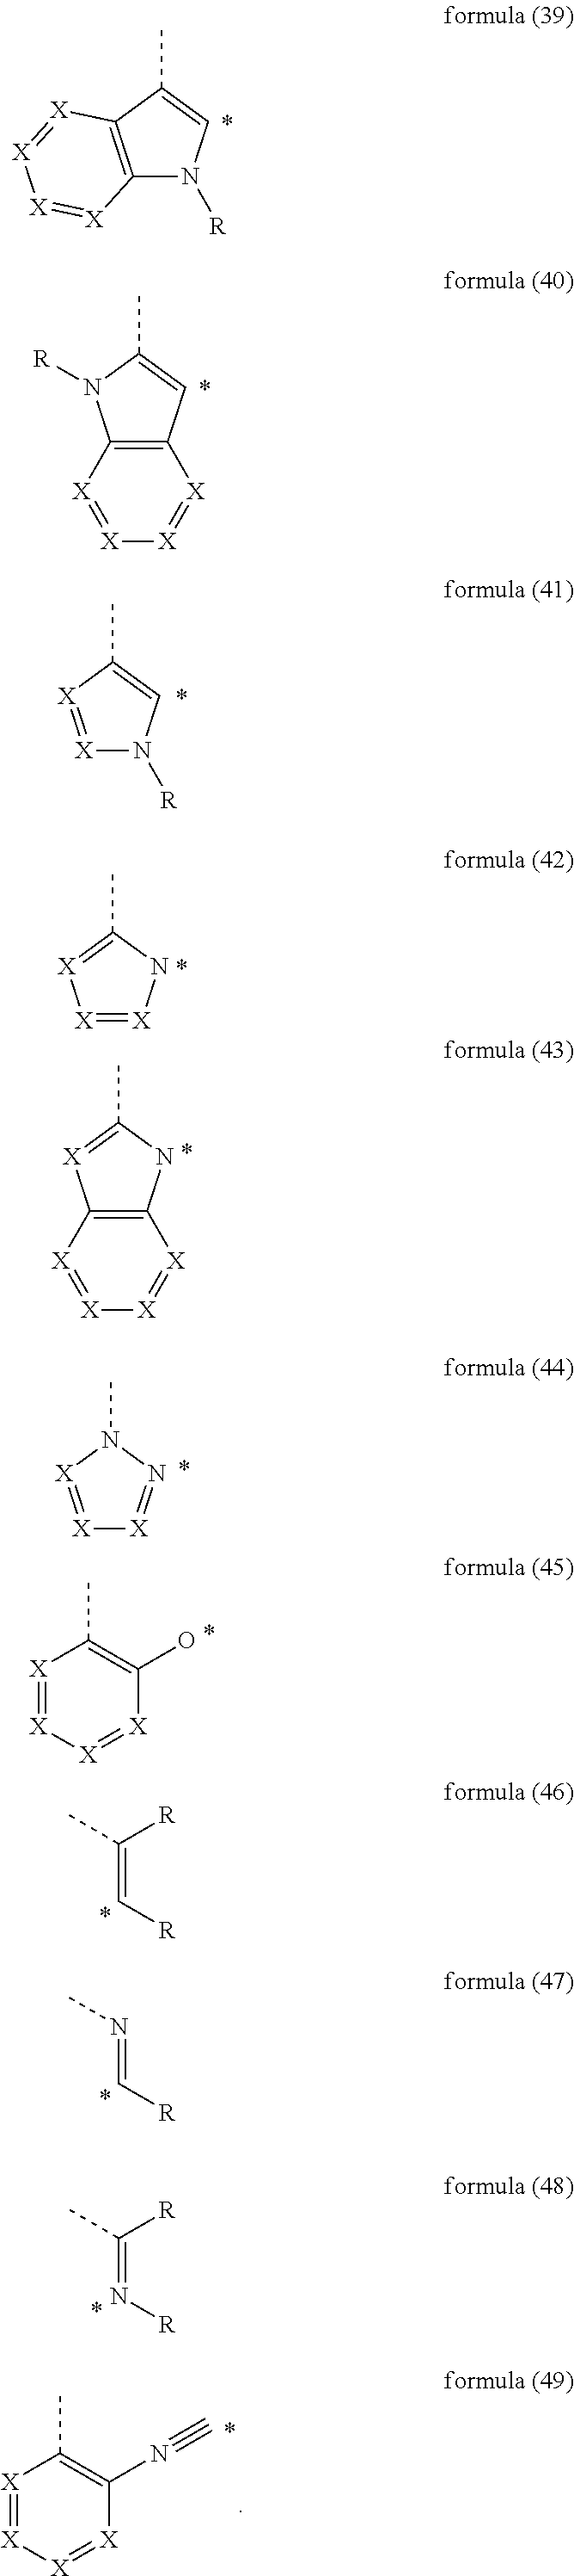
C12=C(C(C)=CN1[R])[X]=[X][X]=[X]2.C12=C([X]=[X][X]=[X]1)N([R])C(C)=C2.[X]1=[X]C(C)=CN1[R].[X]1=[X]NC(C)=[X]1.C12=C(NC(C)=[X]1)[X]=[X][X]=[X]2.[X]1=[X]N(C)N=[X]1.[X]1=[X][X]=[X]C(O)=C1C.C(=C[R])([R])C.N(=C[R])C.C(=N[R])(C)[R].[X]1=[X][X]=[X]C(N#C)=C1C
